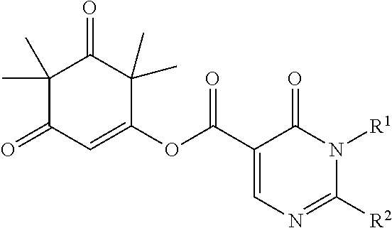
C1(C)(C)C(=O)C=C(OC(C2=CN=C([R2])N([R1])C2=O)=O)C(C)(C)C1=O
